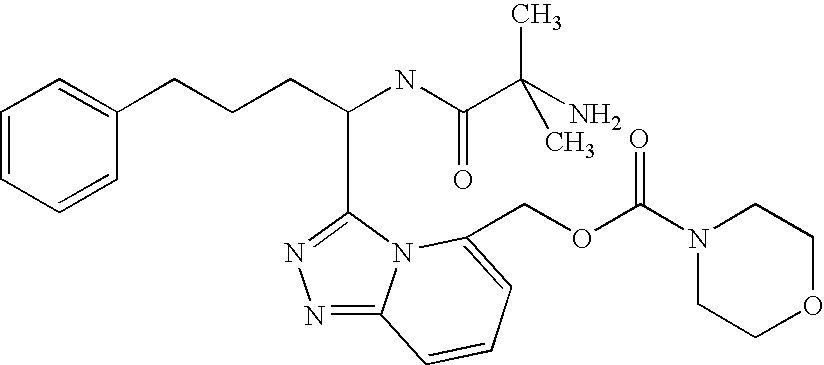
C(C(NC(C(C)(N)C)=O)C1=NN=C2N1C(COC(N1CCOCC1)=O)=CC=C2)CCC1=CC=CC=C1
